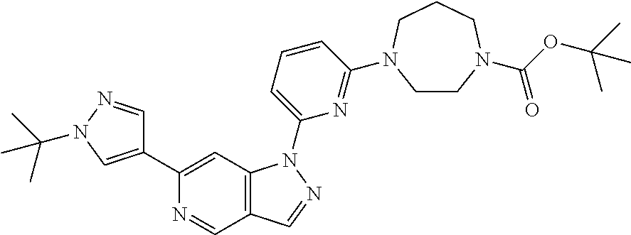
N1=CC2=C(C=C1C1=CN(C(C)(C)C)N=C1)N(C1=CC=CC(N3CCN(C(OC(C)(C)C)=O)CCC3)=N1)N=C2
